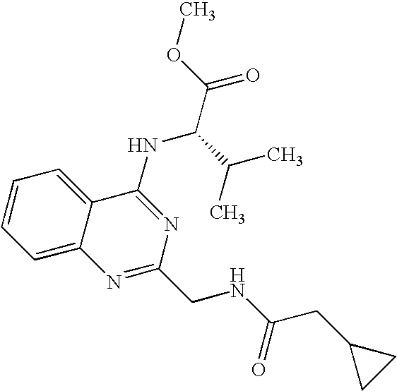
C1=CC=C2C(=C1)C(NC(C(C)C)C(=O)OC)=NC(CNC(CC1CC1)=O)=N2
